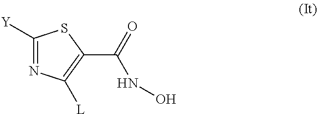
C1([Y])=NC([L])=C(C(=O)NO)S1
